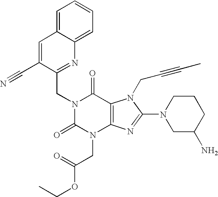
C1=C(C#N)C(CN2C(=O)N(CC(OCC)=O)C3=C(C2=O)N(CC#CC)C(N2CC(N)CCC2)=N3)=NC2=CC=CC=C12
